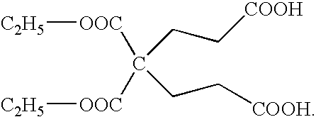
[OOC](C([OOC][C2H5])(CC[COOH])CC[COOH])[C2H5]
